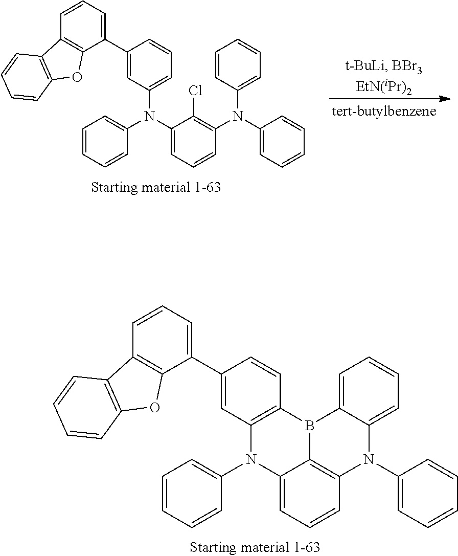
C1=CC=C(N(C2=C(Cl)C(N(C3=CC=CC(C4=CC=CC5=C4OC4=C5C=CC=C4)=C3)C3=CC=CC=C3)=CC=C2)C2=CC=CC=C2)C=C1.C1=CC=C(N2C3=C4C(=CC=C3)N(C3=CC=CC=C3)C3=C(C=CC(C5=CC=CC6=C5OC5=C6C=CC=C5)=C3)B4C3=CC=CC=C23)C=C1
